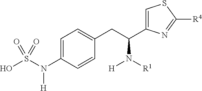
C1=C(N(S(O)(=O)=O)[H])C=CC(CC(C2=CSC([R4])=N2)N([H])[R1])=C1
